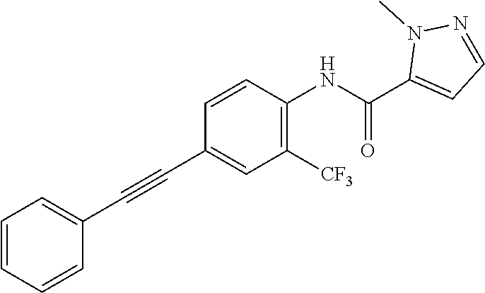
C1=CC(C#CC2=CC=CC=C2)=CC([CF3])=C1NC(C1=CC=NN1C)=O
